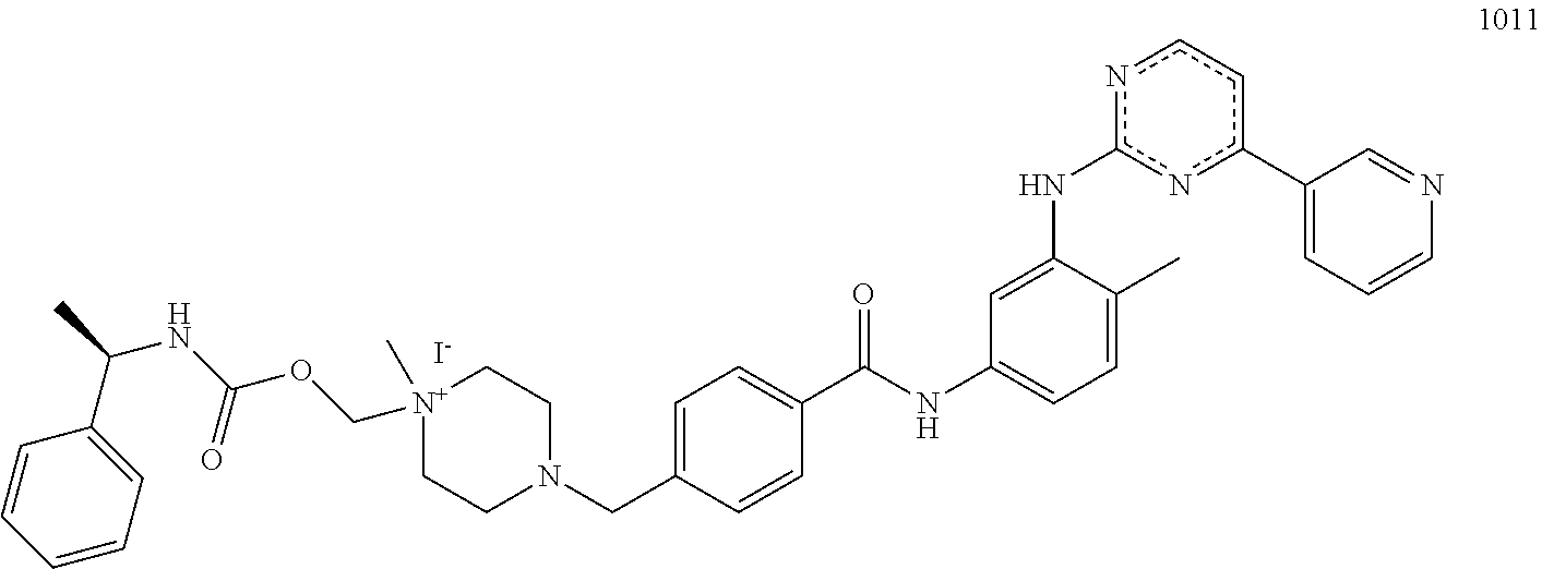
C1=C(CN2CC[N+](COC(NC(C)C3=CC=CC=C3)=O)(C)CC2)C=CC(C(=O)NC2=CC=C(C)C(Nc3nc(C4=CC=CN=C4)ccn3)=C2)=C1.[I-]
